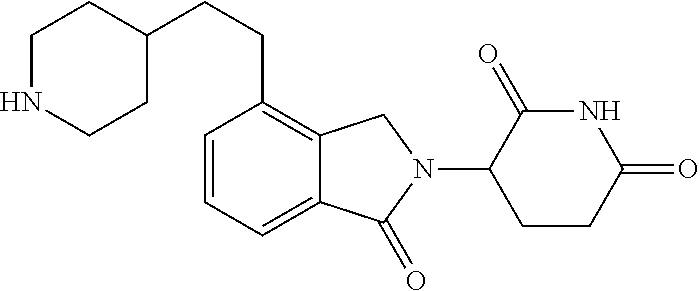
N1C(=O)C(N2CC3=C(CCC4CCNCC4)C=CC=C3C2=O)CCC1=O
